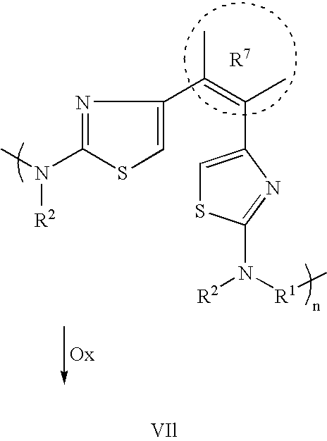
C1(C(=C(C)C2=CSC(N([R1]C)[R2])=N2)C)=CSC(N(C)[R2])=N1
